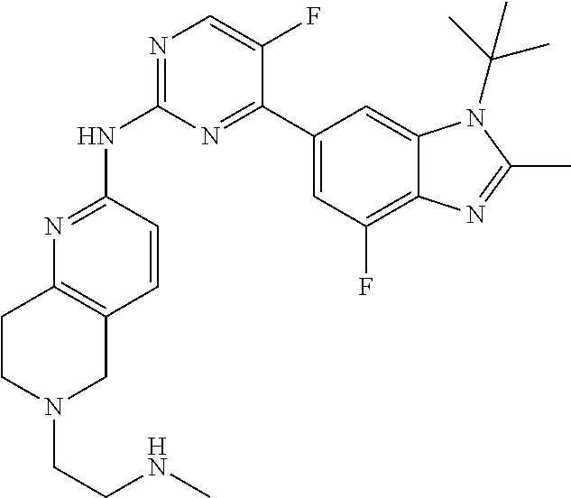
N1=C(NC2=NC=C(F)C(C3=CC(F)=C4C(=C3)N(C(C)(C)C)C(C)=N4)=N2)C=CC2=C1CCN(CCNC)C2
